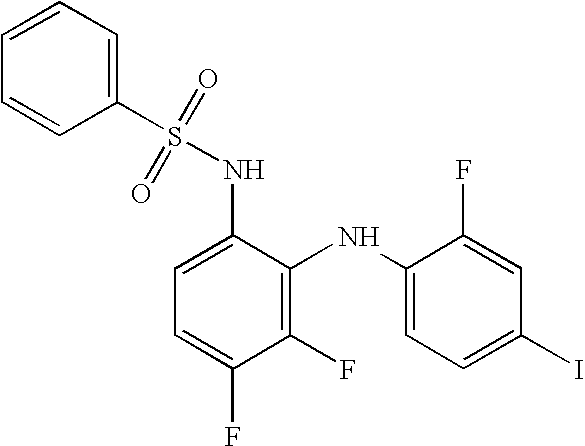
C1(F)=C(NC2=CC=C(I)C=C2F)C(NS(C2=CC=CC=C2)(=O)=O)=CC=C1F
